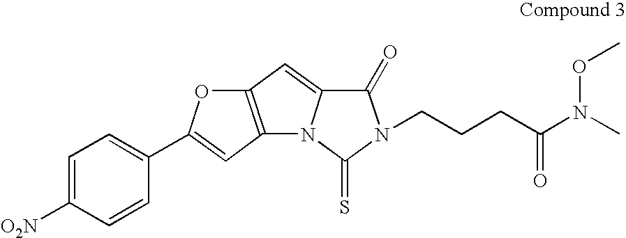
C12=C(C=C(C3=CC=C([O2N])C=C3)O1)N1C(=C2)C(=O)N(CCCC(N(C)OC)=O)C1=S
